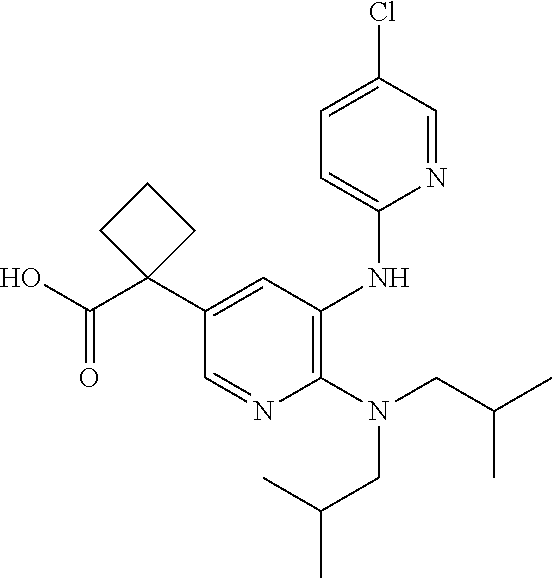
C1(N(CC(C)C)CC(C)C)=C(NC2=CC=C(Cl)C=N2)C=C(C2(C(O)=O)CCC2)C=N1
